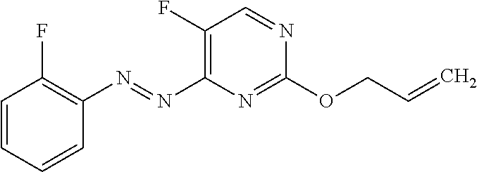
O(C1=NC(N=NC2=C(F)C=CC=C2)=C(F)C=N1)CC=C
